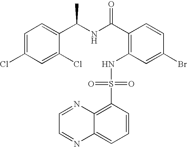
C1=C(Cl)C=C(Cl)C(C(NC(C2=C(NS(C3=C4C(=CC=C3)N=CC=N4)(=O)=O)C=C(Br)C=C2)=O)C)=C1
